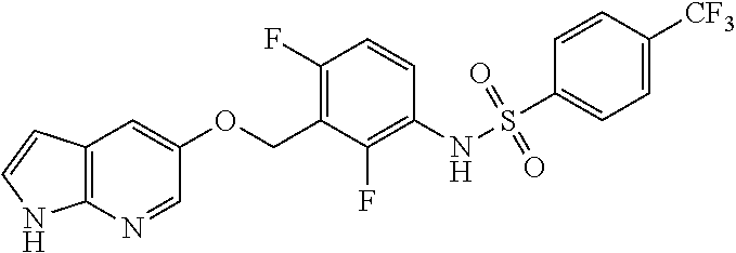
C1(F)=C(COC2=CC3=C(N=C2)NC=C3)C(F)=C(NS(C2=CC=C([CF3])C=C2)(=O)=O)C=C1
